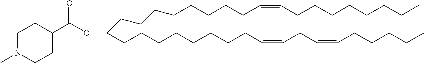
C(CCCCCCCC=CCCCCCCCC)C(CCCCCCCCC=CCC=CCCCCC)OC(C1CCN(C)CC1)=O
